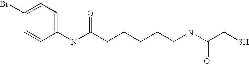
C1(Br)=CC=C(NC(CCCCCNC(CS)=O)=O)C=C1
